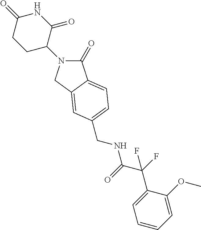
C1(=O)N(C2C(=O)NC(=O)CC2)CC2=CC(CNC(C(F)(C3=CC=CC=C3OC)F)=O)=CC=C12
